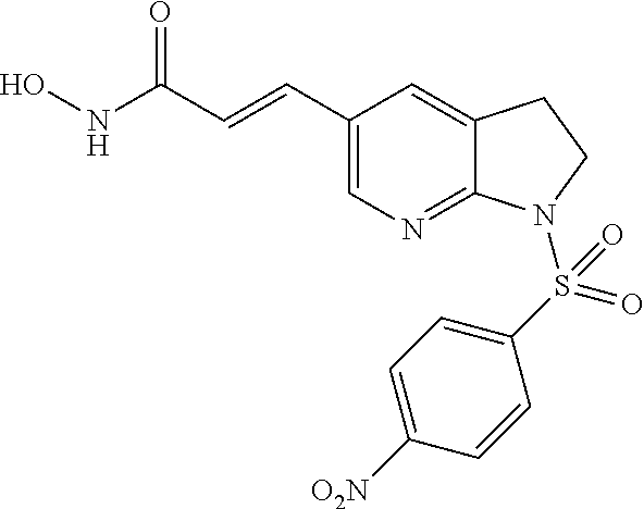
C1(C=CC(=O)NO)=CN=C2C(=C1)CCN2S(C1=CC=C([O2N])C=C1)(=O)=O
